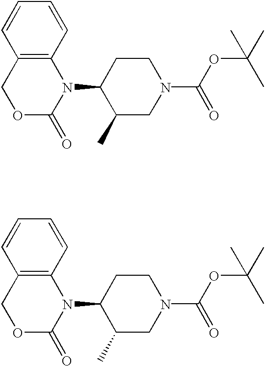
C12=C(C=CC=C1)N(C1C(C)CN(C(OC(C)(C)C)=O)CC1)C(=O)OC2.C12=C(C=CC=C1)N(C1C(C)CN(C(OC(C)(C)C)=O)CC1)C(=O)OC2
